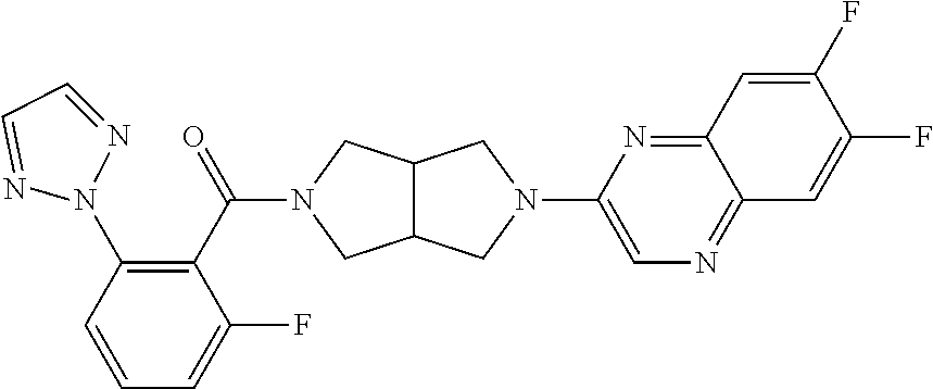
C1(C(=O)N2CC3C(C2)CN(C2=CN=C4C(=N2)C=C(F)C(F)=C4)C3)=C(N2N=CC=N2)C=CC=C1F
